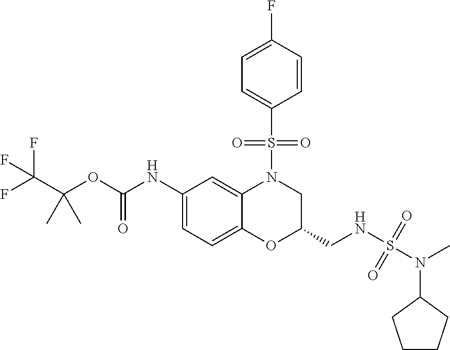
C1(NC(OC(C(F)(F)F)(C)C)=O)=CC=C2C(=C1)N(S(C1=CC=C(F)C=C1)(=O)=O)CC(CNS(=O)(N(C)C1CCCC1)=O)O2
